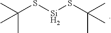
CC(S[Si]SC(C)(C)C)(C)C
